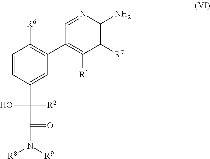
C1=CC(C(C(N([R9])[R8])=O)([R2])O)=CC(C2=C([R1])C([R7])=C(N)N=C2)=C1[R6]
